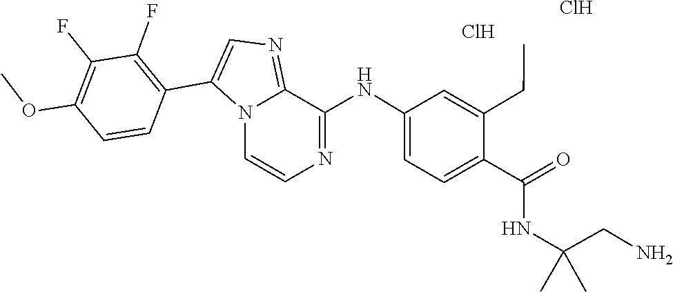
N12C=CN=C(NC3=CC=C(C(NC(C)(C)CN)=O)C(CC)=C3)C1=NC=C2C1=C(F)C(F)=C(OC)C=C1.Cl.Cl
